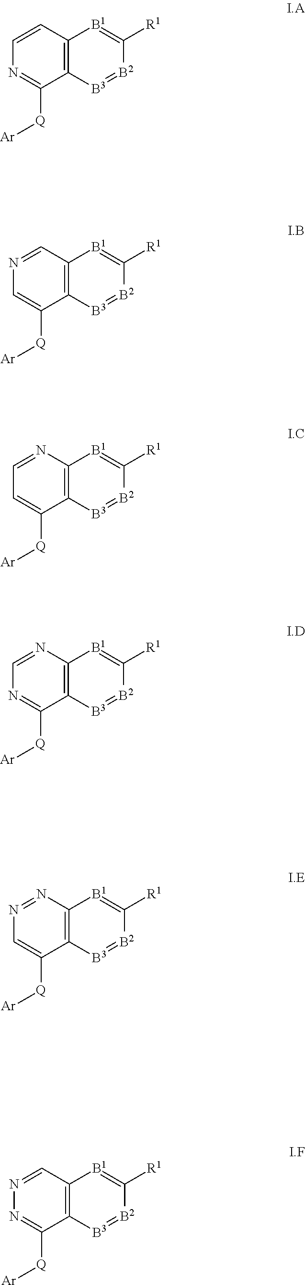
[Ar][Q]C1=NC=CC2=C1[B3]=[B2]C([R1])=[B1]2.[Ar][Q]C1=CN=CC2=C1[B3]=[B2]C([R1])=[B1]2.[Ar][Q]C1=CC=NC2=C1[B3]=[B2]C([R1])=[B1]2.[Ar][Q]C1=NC=NC2=C1[B3]=[B2]C([R1])=[B1]2.[Ar][Q]C1=CN=NC2=C1[B3]=[B2]C([R1])=[B1]2.[Ar][Q]C1=NN=CC2=C1[B3]=[B2]C([R1])=[B1]2
